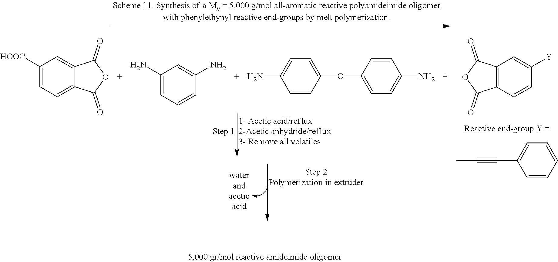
C1=CC=CC=C1C#CC.C12=C(C=CC([Y])=C1)C(=O)OC2=O.C1([HOOC])=CC=C2C(=C1)C(=O)OC2=O.C1(N)=CC=CC(N)=C1.C1=CC(OC2=CC=C(N)C=C2)=CC=C1N
